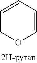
C1=CC=COC1
